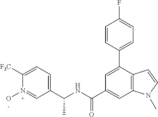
C1(C(NC(=O)C2=CC3=C(C(C4=CC=C(F)C=C4)=C2)C=CN3C)C)=CC=C([F3C])N(O)=C1
